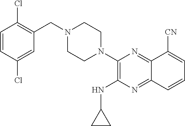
C1=CC(Cl)=CC(CN2CCN(C3=C(NC4CC4)N=C4C(=N3)C([CN])=CC=C4)CC2)=C1Cl
